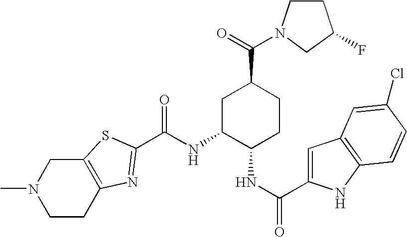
N(C1C(NC(=O)C2=CC3=C(N2)C=CC(Cl)=C3)CCC(C(=O)N2CCC(F)C2)C1)C(=O)C1=NC2=C(CN(C)CC2)S1
